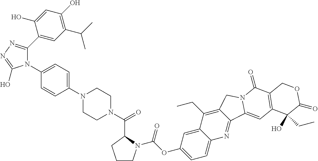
C1CN(C(=O)OC2=CC=C3C(=C2)C(CC)=C2C(=N3)C3=CC4=C(C(=O)N3C2)COC(=O)C4(CC)O)C(C(=O)N2CCN(C3=CC=C(N4C(C5=CC(C(C)C)=C(O)C=C5O)=NN=C4O)C=C3)CC2)C1
